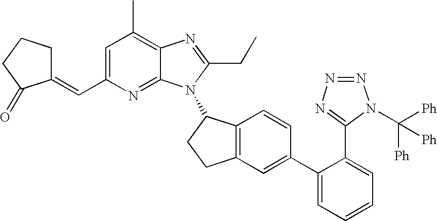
C1=C(C=C2CCCC2=O)N=C2C(=C1C)N=C(CC)N2C1C2=C(CC1)C=C(C1=CC=CC=C1C1=NN=NN1C([Ph])([Ph])[Ph])C=C2
